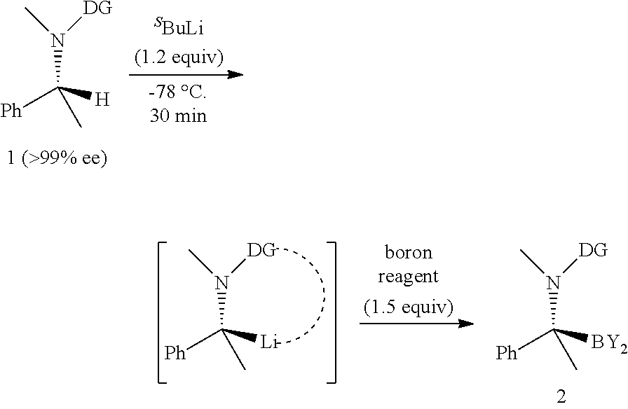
N(C)([DG])C([H])(C)[Ph].N(C)([DG])C([Li])(C)[Ph].N(C)([DG])C([BY2])(C)[Ph]
